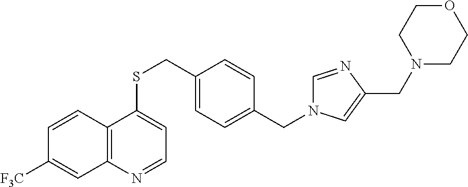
C12=C(C=CC([F3C])=C1)C(SCC1=CC=C(CN3C=NC(CN4CCOCC4)=C3)C=C1)=CC=N2
